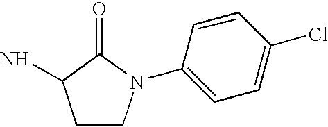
C1CN(C2=CC=C(Cl)C=C2)C(=O)C1N
